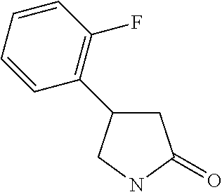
C1C(C2=C(F)C=CC=C2)CNC1=O
